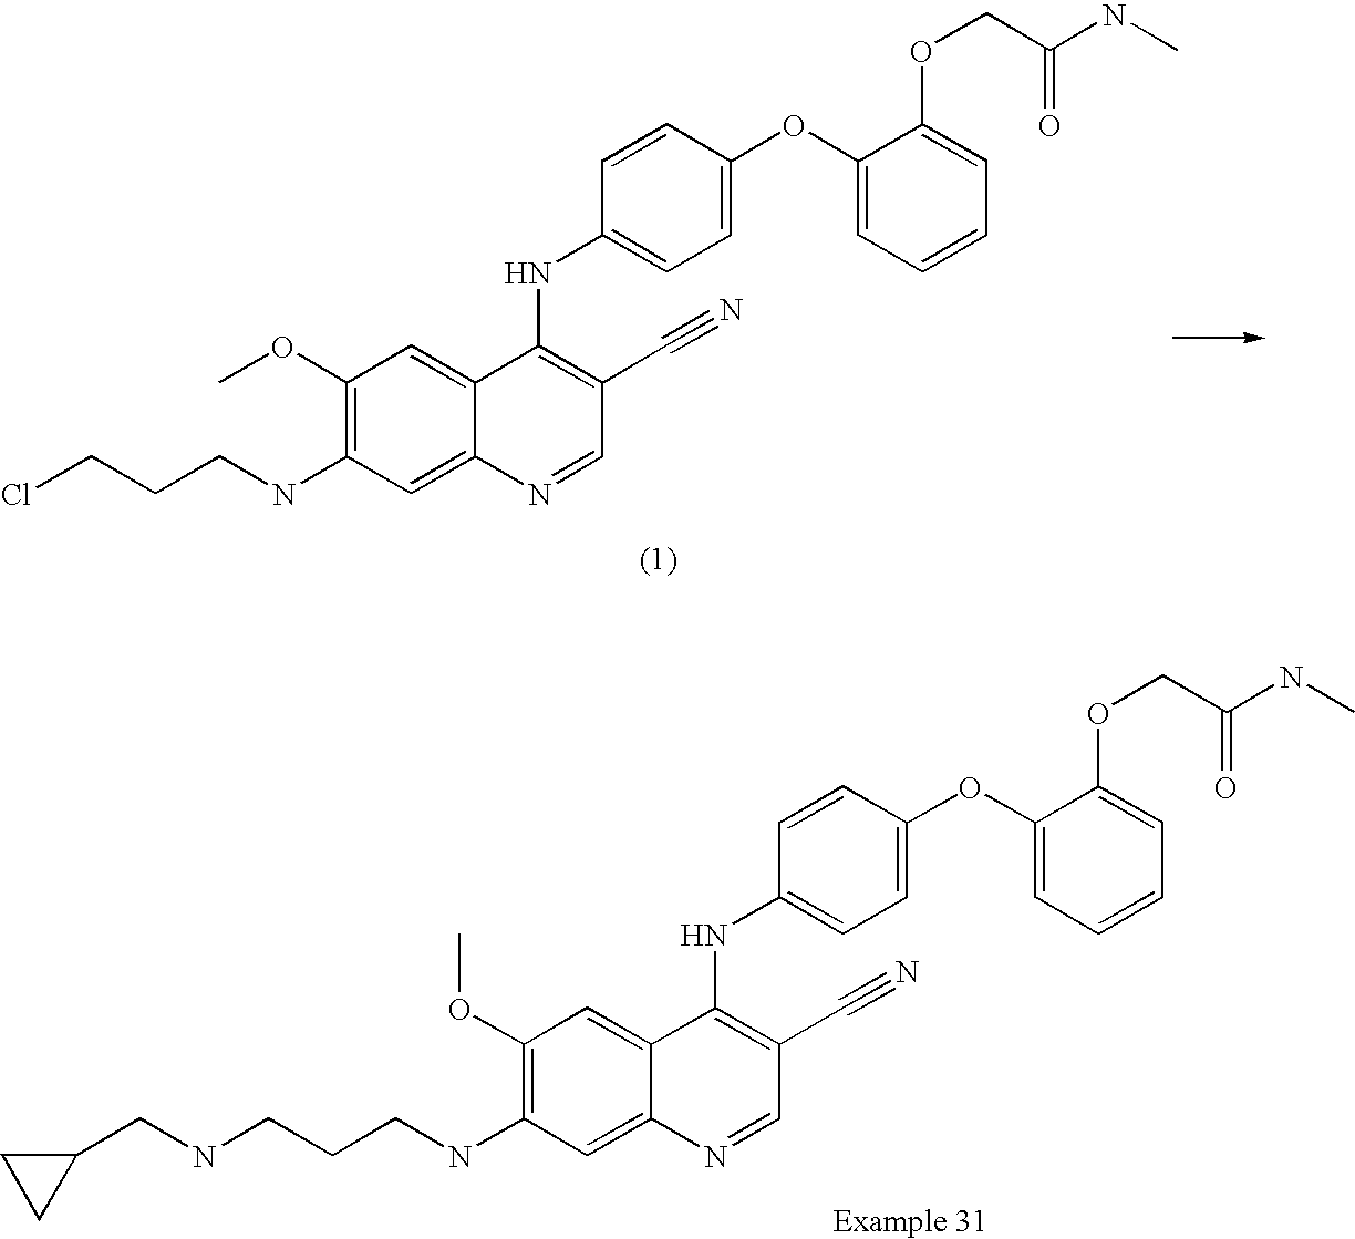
C1(OC)=C(NCCCCl)C=C2C(=C1)C(NC1=CC=C(OC3=CC=CC=C3OCC(NC)=O)C=C1)=C(C#N)C=N2.C1(OC)=C(NCCCNCC2CC2)C=C2C(=C1)C(NC1=CC=C(OC3=CC=CC=C3OCC(NC)=O)C=C1)=C(C#N)C=N2
